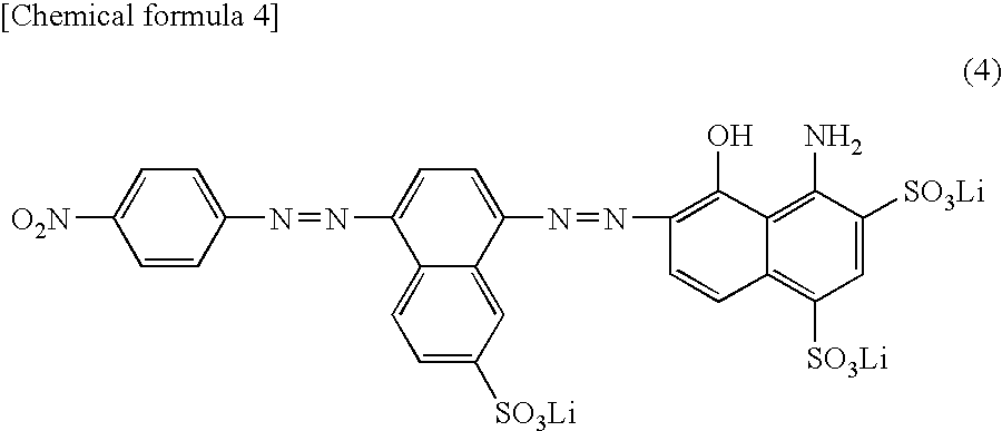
[O2N]C1=CC=C(N=NC2=CC=C(N=NC3=C(O)C4=C(N)C([SO3Li])=CC([SO3Li])=C4C=C3)C3=CC([SO3Li])=CC=C23)C=C1
